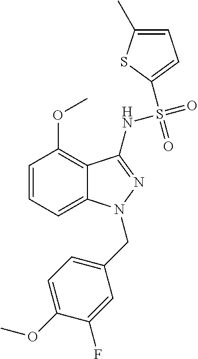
C1=CC=C2C(=C1OC)C(NS(=O)(=O)C1=CC=C(C)S1)=NN2CC1=CC=C(OC)C(F)=C1
